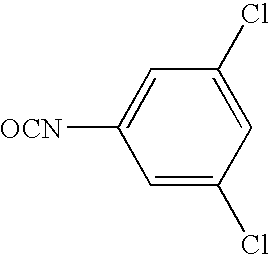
C1=C(Cl)C=C(Cl)C=C1[OCN]
